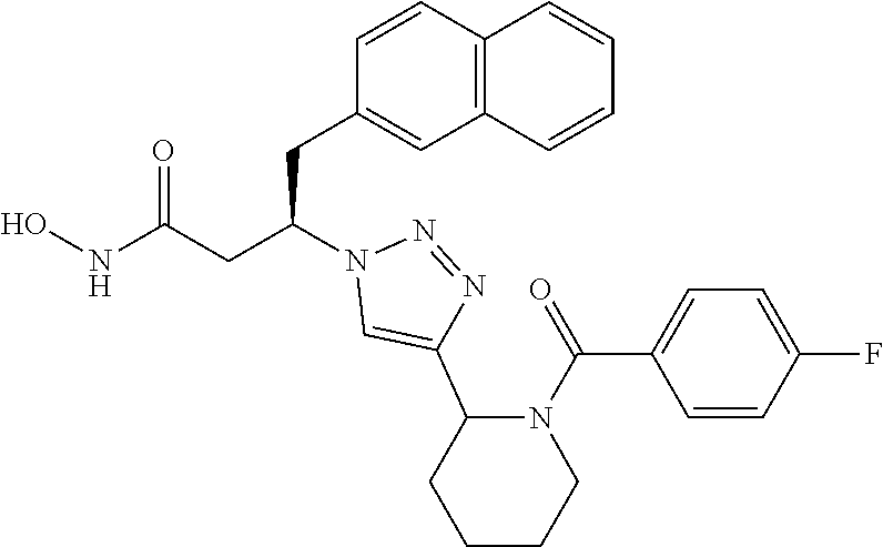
C1(CC(CC(=O)NO)N2C=C(C3N(C(C4=CC=C(F)C=C4)=O)CCCC3)N=N2)=CC2=C(C=C1)C=CC=C2
